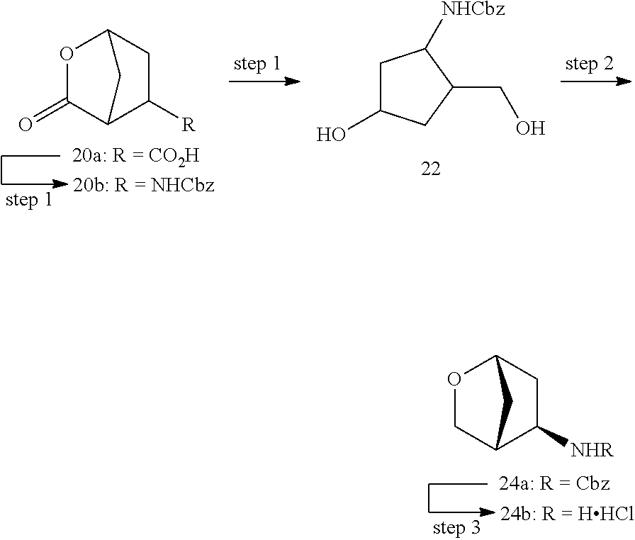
O1CC2C([NHR])CC1C2.C1C(O)CC(CO)C1[NHCbz].O1C(=O)C2C([R])CC1C2
